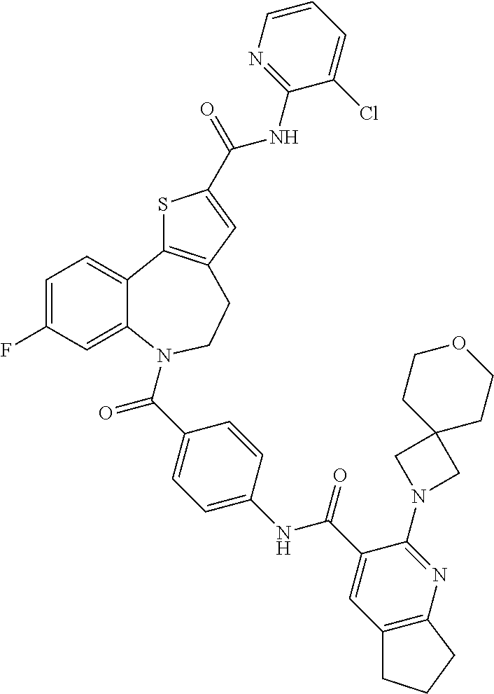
C1=C(F)C=C2C(=C1)C1=C(CCN2C(C2=CC=C(NC(C3=CC4=C(N=C3N3CC5(C3)CCOCC5)CCC4)=O)C=C2)=O)C=C(C(=O)NC2=NC=CC=C2Cl)S1
